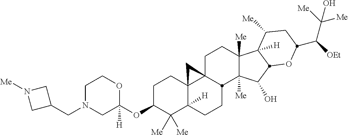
C1N(CC2CN([Me])C2)CC(OC2C([Me])([Me])C3([H])C4(CC2)C2(CCC5([Me])C([Me])(C(O)C6C5([H])C([Me])CC(C([OEt])C([Me])([Me])O)O6)C2CC3)C4)([H])OC1
